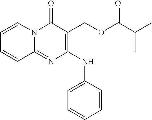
C1=CN2C(=NC(NC3=CC=CC=C3)=C(COC(C(C)C)=O)C2=O)C=C1
